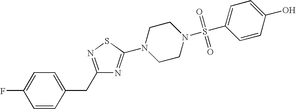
C1=CC(CC2=NSC(N3CCN(S(C4=CC=C(O)C=C4)(=O)=O)CC3)=N2)=CC=C1F
